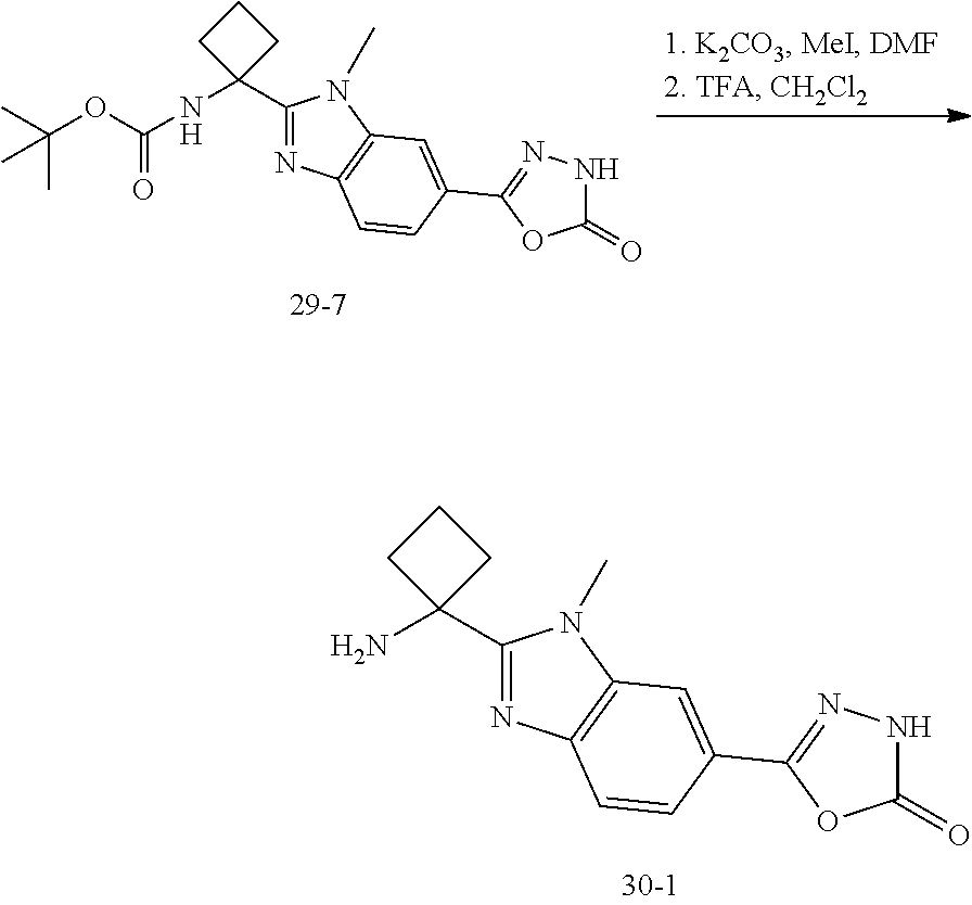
CC(OC(NC1(C2=NC3=C(N2C)C=C(C2=NNC(=O)O2)C=C3)CCC1)=O)(C)C.NC1(C2=NC3=C(N2C)C=C(C2=NNC(=O)O2)C=C3)CCC1
